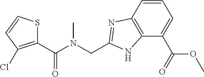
C1(C(N(CC2=NC3=C(N2)C(C(OC)=O)=CC=C3)C)=O)=C(Cl)C=CS1
